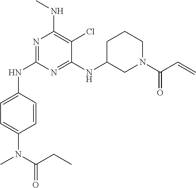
N1=C(NC2=CC=C(N(C(CC)=O)C)C=C2)N=C(NC2CN(C(C=C)=O)CCC2)C(Cl)=C1NC
